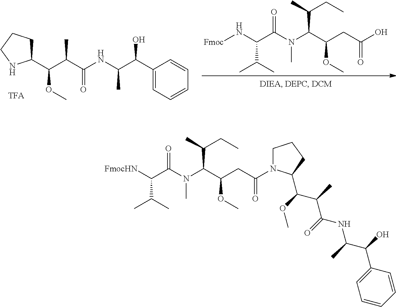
C1(C(C(C(=O)NC(C(C2=CC=CC=C2)O)C)C)OC)CCCN1.[Fmoc]NC(C(N(C(C(CC(O)=O)OC)C(C)CC)C)=O)C(C)C.[FmocHN]C(C(N(C(C(CC(=O)N1CCCC1C(C(C(NC(C(C1=CC=CC=C1)O)C)=O)C)OC)OC)C(C)CC)C)=O)C(C)C
